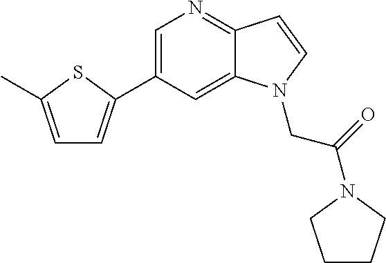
C1=C(C)SC(C2=CN=C3C(=C2)N(CC(=O)N2CCCC2)C=C3)=C1
